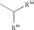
CC([Riii])[Riv]
